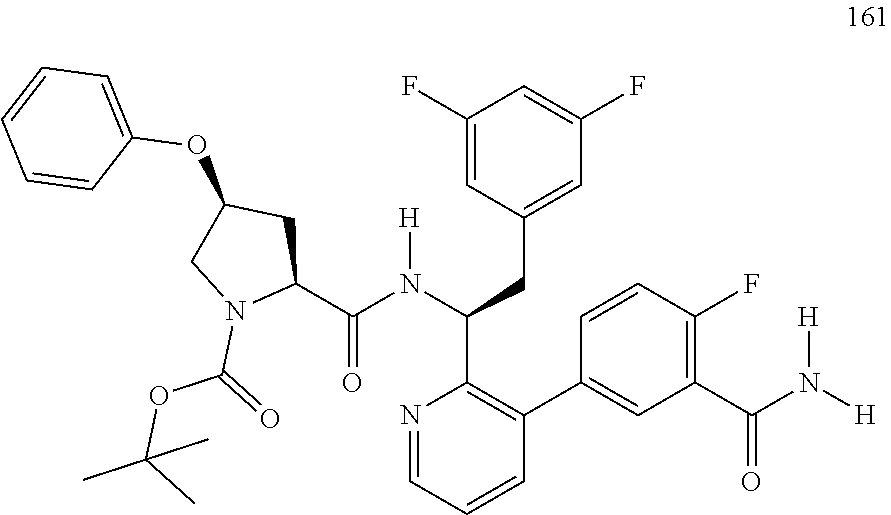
C1(F)=CC(CC(C2=C(C3=CC(C(N([H])[H])=O)=C(F)C=C3)C=CC=N2)N(C(C2CC(OC3=CC=CC=C3)CN2C(=O)OC(C)(C)C)=O)[H])=CC(F)=C1
